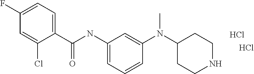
C1(F)=CC=C(C(NC2=CC=CC(N(C3CCNCC3)C)=C2)=O)C(Cl)=C1.Cl.Cl
